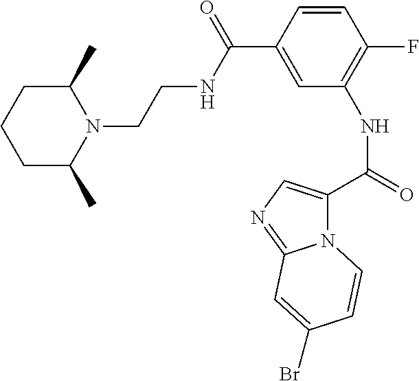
C1(C)CCCC(C)N1CCNC(=O)C1=CC(NC(C2=CN=C3N2C=CC(Br)=C3)=O)=C(F)C=C1
